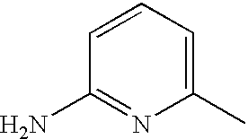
C1=CC(N)=NC(C)=C1
